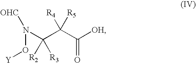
[OH]C(C(C(N(O[Y])[OHC])([R3])[R2])([R5])[R4])=O
